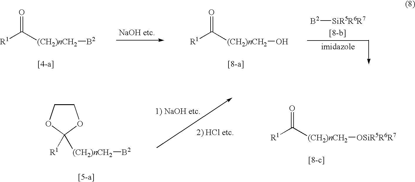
[B2][SiR5R6R7].[R1]C([(CH2)nCH2][B2])=O.[R1]C([(CH2)nCH2]O)=O.C1COC([R1])([(CH2)nCH2][B2])O1.[R1]C([(CH2)nCH2][OSiR5R6R7])=O
